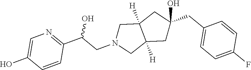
C1(CC2=CC=C(F)C=C2)(O)CC2([H])C([H])(CN(CC(C3=NC=C(O)C=C3)O)C2)C1
